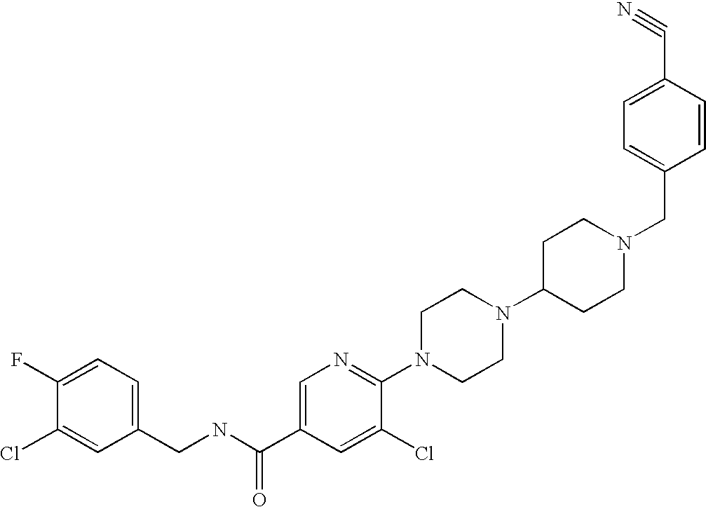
C(N1CCC(N2CCN(C3=NC=C(C(NCC4=CC=C(F)C(Cl)=C4)=O)C=C3Cl)CC2)CC1)C1=CC=C(C#N)C=C1
